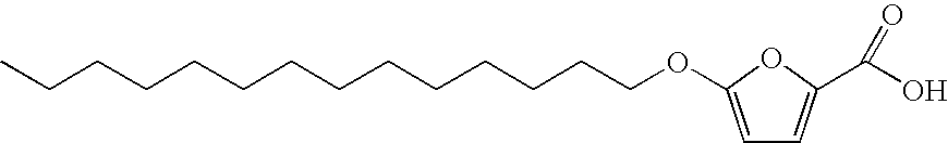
C1=C(OCCCCCCCCCCCCCC)OC(C(O)=O)=C1
